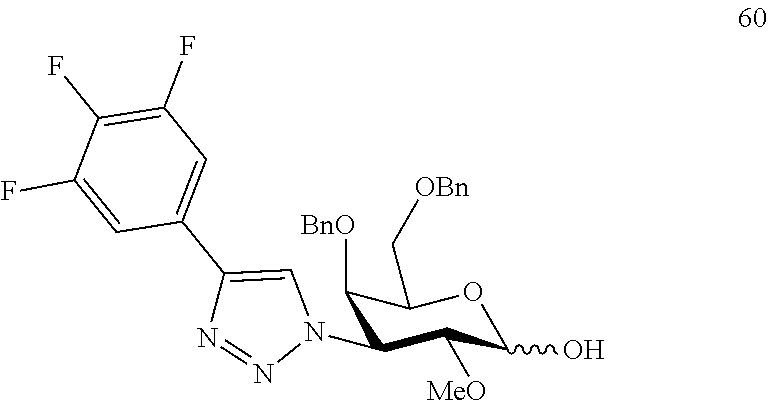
C1([BnO])C(N2C=C(C3=CC(F)=C(F)C(F)=C3)N=N2)C([MeO])C(O)OC1C[OBn]
